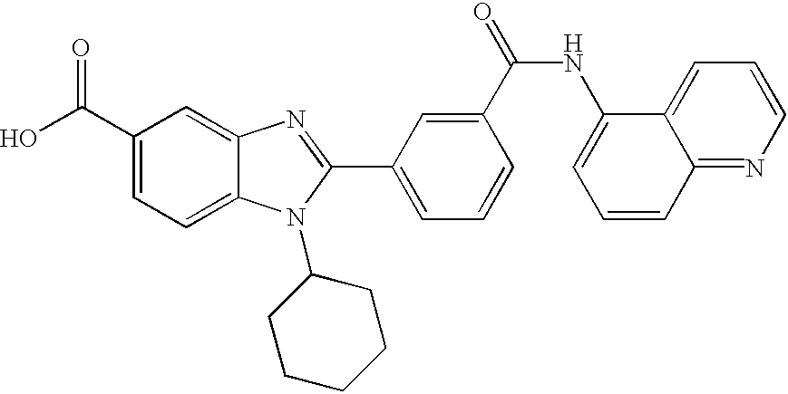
OC(C1=CC=C2C(=C1)N=C(C1=CC=CC(C(=O)NC3=CC=CC4=NC=CC=C34)=C1)N2C1CCCCC1)=O
